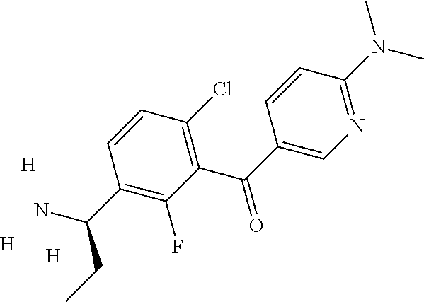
C1(C(C2=CN=C(N(C)C)C=C2)=O)=C(Cl)C=CC(C(N)CC)=C1F.[H].[H].[H]
